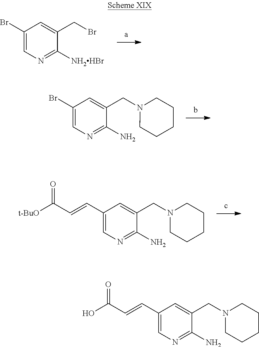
C1(Br)=CN=C([NH2HBr])C(CBr)=C1.C1(Br)=CN=C(N)C(CN2CCCCC2)=C1.C1(C=CC([t-BuO])=O)=CN=C(N)C(CN2CCCCC2)=C1.C1(C=CC(O)=O)=CN=C(N)C(CN2CCCCC2)=C1
